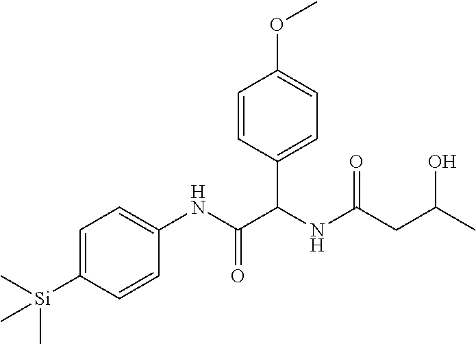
C1=C([Si](C)(C)C)C=CC(NC(=O)C(NC(CC(O)C)=O)C2=CC=C(OC)C=C2)=C1
